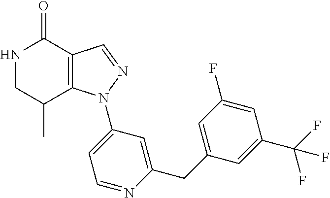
C12=C(C=NN1C1=CC=NC(CC3=CC(F)=CC(C(F)(F)F)=C3)=C1)C(=O)NCC2C
